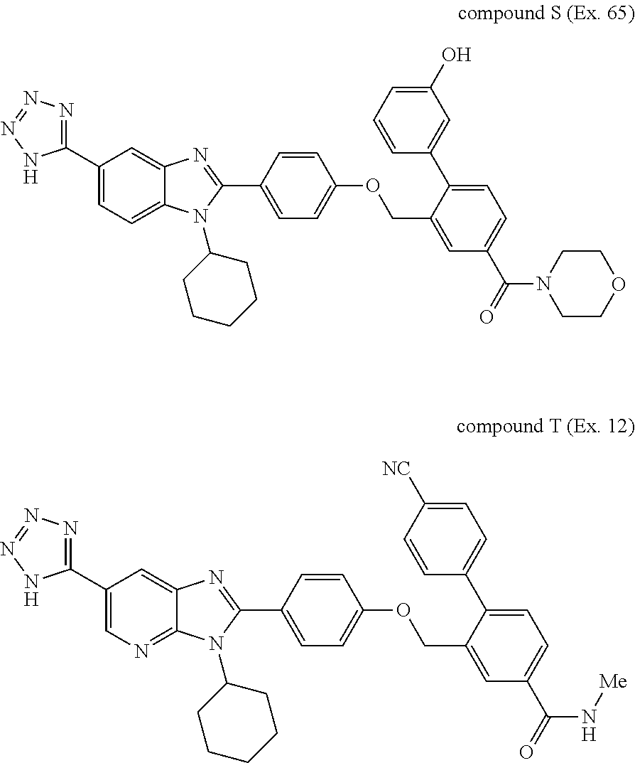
C1(C2=NN=NN2)=CC=C2C(=C1)N=C(C1=CC=C(OCC3=CC(C(N4CCOCC4)=O)=CC=C3C3=CC(O)=CC=C3)C=C1)N2C1CCCCC1.C1(C2=NN=NN2)=CN=C2C(=C1)N=C(C1=CC=C(OCC3=CC(C(N[Me])=O)=CC=C3C3=CC=C([NC])C=C3)C=C1)N2C1CCCCC1
